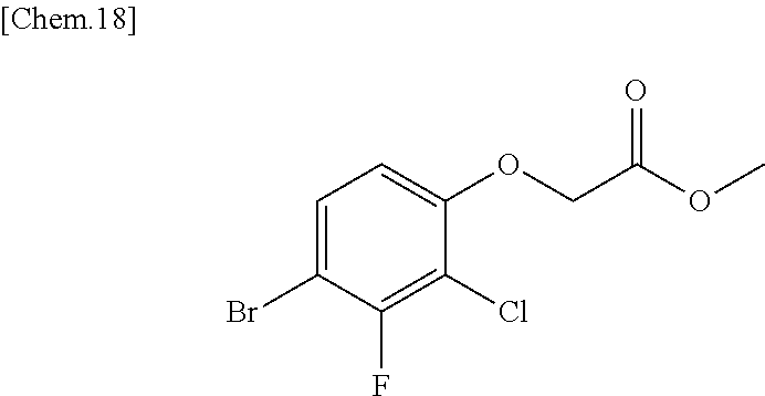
C1=C(Br)C(F)=C(Cl)C(OCC(OC)=O)=C1
